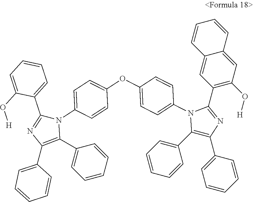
C1=C(OC2=CC=C(N3C(C4=CC=CC=C4)=C(C4=CC=CC=C4)N=C3C3=C(O[H])C=C4C(=C3)C=CC=C4)C=C2)C=CC(N2C(C3=CC=CC=C3)=C(C3=CC=CC=C3)N=C2C2=CC=CC=C2O[H])=C1
